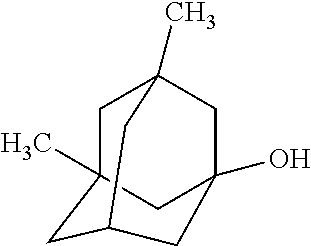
C1C2(C)CC3CC(O)(CC1(C)C3)C2
